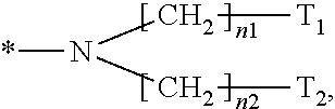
*N(C[T1])C[T2]
